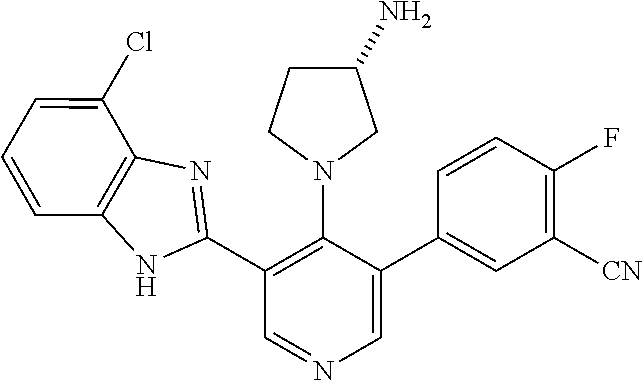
C1(Cl)=CC=CC2=C1N=C(C1=C(N3CC(N)CC3)C(C3=CC([CN])=C(F)C=C3)=CN=C1)N2
